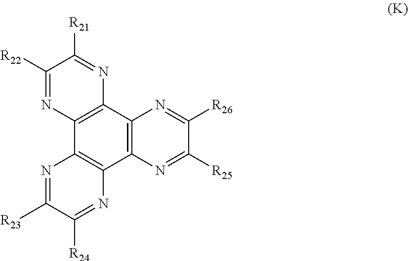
C12=C(C3=C(C4=C1N=C([R22])C([R21])=N4)N=C([R26])C([R25])=N3)N=C([R24])C([R23])=N2
